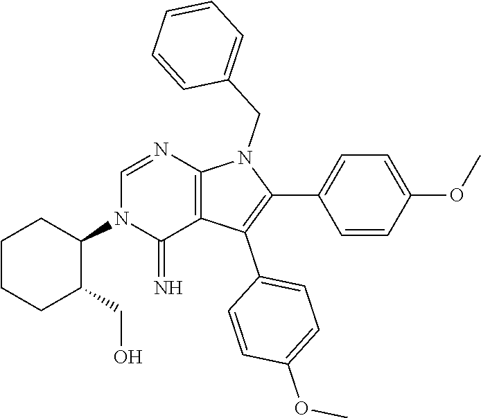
C1CCC(CO)C(N2C(=N)C3=C(N=C2)N(CC2=CC=CC=C2)C(C2=CC=C(OC)C=C2)=C3C2=CC=C(OC)C=C2)C1
